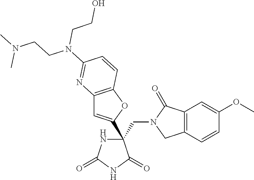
C(C1(C2=CC3=C(O2)C=CC(N(CCO)CCN(C)C)=N3)NC(=O)NC1=O)N1CC2=C(C1=O)C=C(OC)C=C2
